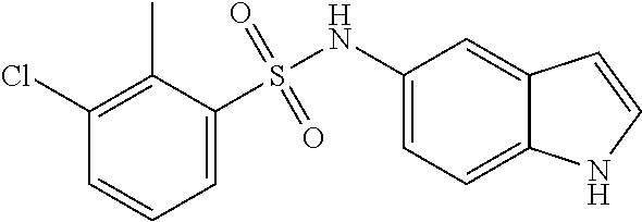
C1(Cl)=C(C)C(S(=O)(=O)NC2=CC=C3C(=C2)C=CN3)=CC=C1
